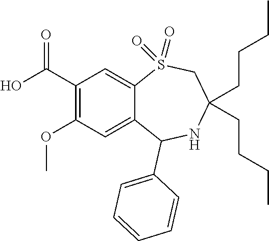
C1(C(O)=O)=C(OC)C=C2C(=C1)S(=O)(=O)CC(CCCC)(CCCC)NC2C1=CC=CC=C1
